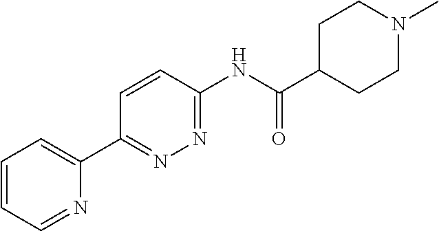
C1=CC=NC(C2=NN=C(NC(C3CCN(C)CC3)=O)C=C2)=C1
